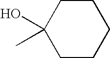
C1(O)(C)CCCCC1
